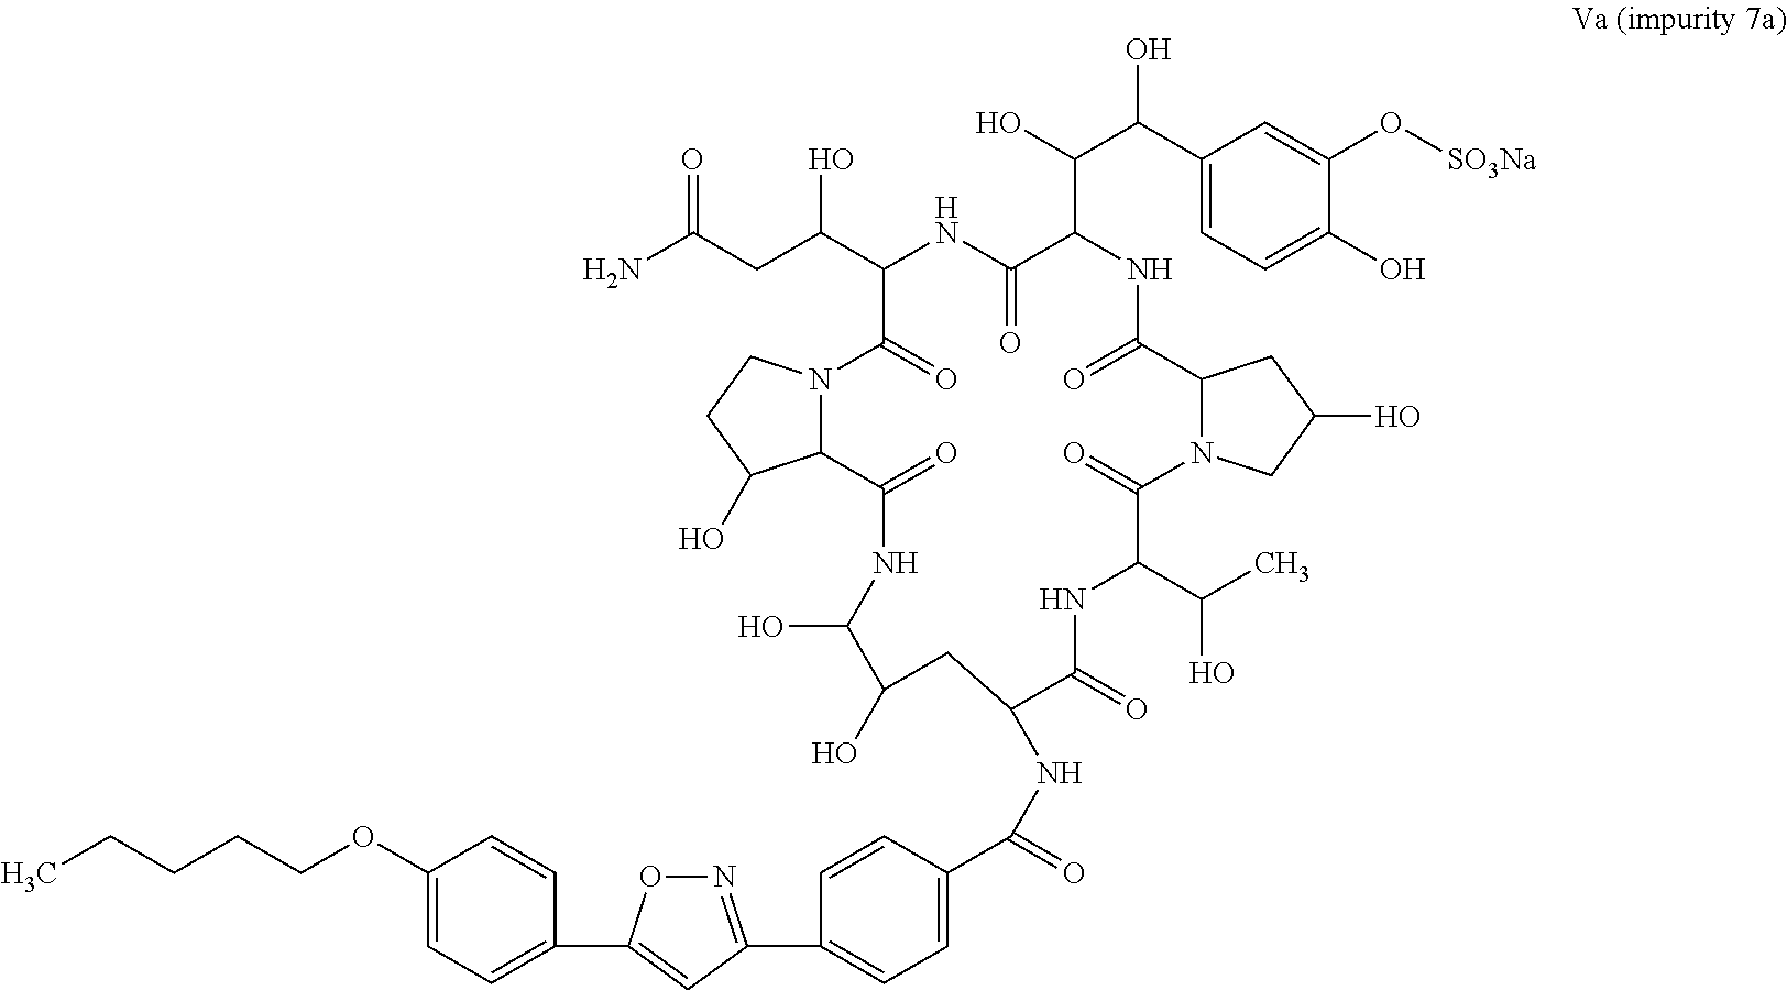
NC(CC(C1C(=O)N2C(C(O)CC2)C(=O)NC(O)C(O)CC(NC(C2=CC=C(C3=NOC(C4=CC=C(OCCCCC)C=C4)=C3)C=C2)=O)C(=O)NC(C(C)O)C(=O)N2C(C(=O)NC(C(C(C3=CC=C(O)C(O[SO3Na])=C3)O)O)C(=O)N1)CC(O)C2)O)=O
